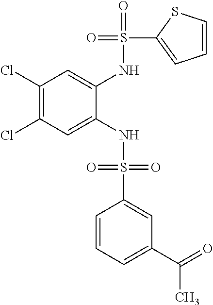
C1(Cl)=C(Cl)C=C(NS(=O)(=O)C2=CC(C(=O)C)=CC=C2)C(NS(=O)(C2=CC=CS2)=O)=C1
